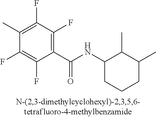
C1(C(NC2CCCC(C)C2C)=O)=C(F)C(F)=C(C)C(F)=C1F
